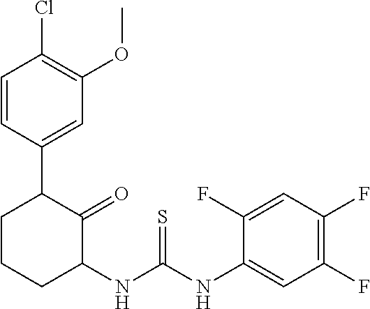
C1=CC(C2CCCC(NC(NC3=CC(F)=C(F)C=C3F)=S)C2=O)=CC(OC)=C1Cl
